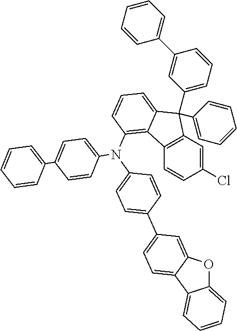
C1(Cl)=CC2=C(C=C1)C1=C(N(C3=CC=C(C4=CC=CC=C4)C=C3)C3=CC=C(C4=CC=C5C(=C4)OC4=CC=CC=C45)C=C3)C=CC=C1C2(C1=CC=CC=C1)C1=CC=CC(C2=CC=CC=C2)=C1
